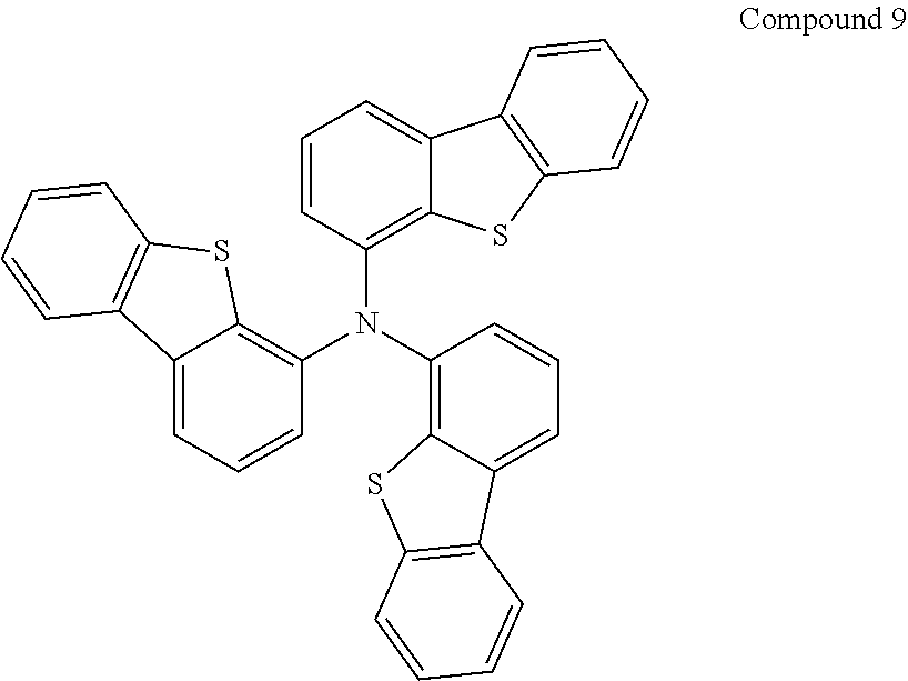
C12=CC=CC(N(C3=C4C(=CC=C3)C3=C(S4)C=CC=C3)C3=C4C(=CC=C3)C3=C(S4)C=CC=C3)=C1SC1=C2C=CC=C1
